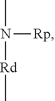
CN([Rp])[Rd]C
